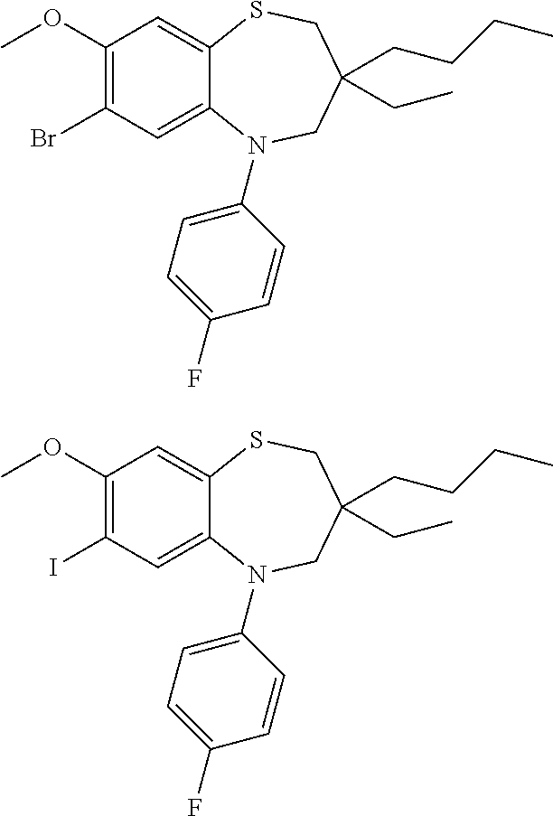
C1(OC)=C(Br)C=C2C(=C1)SCC(CC)(CCCC)CN2C1=CC=C(F)C=C1.C1(OC)=C(I)C=C2C(=C1)SCC(CC)(CCCC)CN2C1=CC=C(F)C=C1
